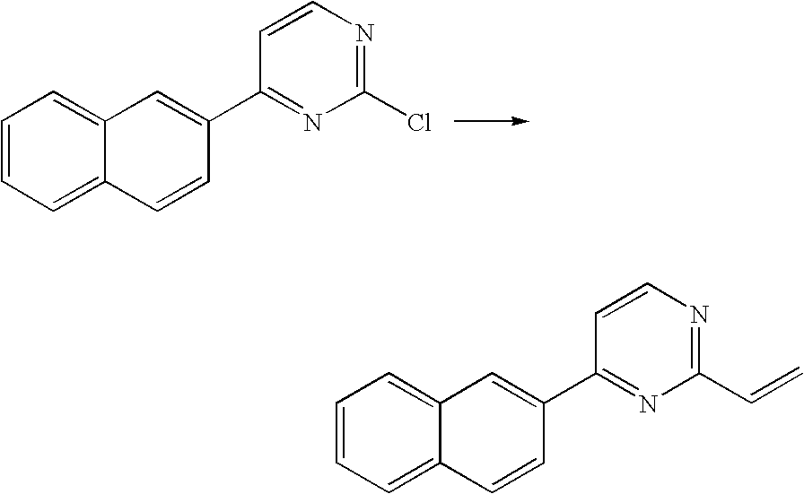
C1=CC=C2C(=C1)C=C(C1=NC(Cl)=NC=C1)C=C2.C1=CC=C2C(=C1)C=C(C1=NC(C=C)=NC=C1)C=C2
